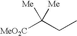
[MeO2C]C(CC)([Me])[Me]
